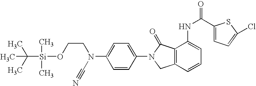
C1=CC(N2CC3=C(C2=O)C(NC(C2=CC=C(Cl)S2)=O)=CC=C3)=CC=C1N(CCO[Si](C(C)(C)C)(C)C)C#N
